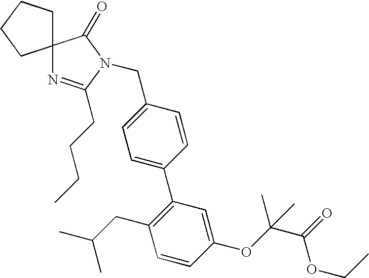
C12(N=C(CCCC)N(CC3=CC=C(C4=C(CC(C)C)C=CC(OC(C(=O)OCC)(C)C)=C4)C=C3)C1=O)CCCC2
